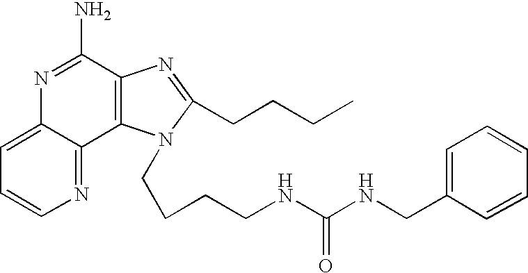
C12=CC=CN=C1C1=C(C(N)=N2)N=C(CCCC)N1CCCCNC(NCC1=CC=CC=C1)=O
